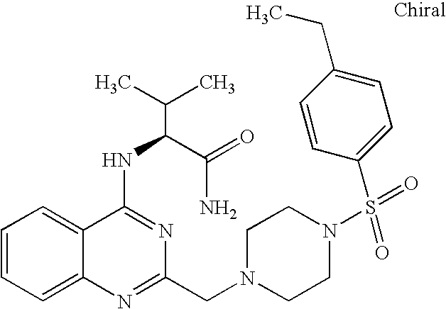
C1=CC=C2C(=C1)C(NC(C(N)=O)C(C)C)=NC(CN1CCN(S(=O)(=O)C3=CC=C(CC)C=C3)CC1)=N2
